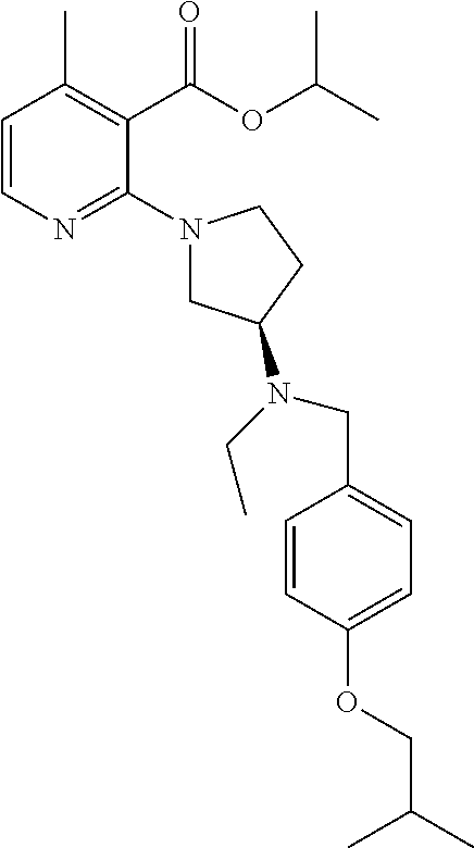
C1=CN=C(N2CC(N(CC)CC3=CC=C(OCC(C)C)C=C3)CC2)C(C(OC(C)C)=O)=C1C
